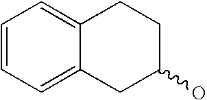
C1=C2C(=CC=C1)CCC(O)C2
